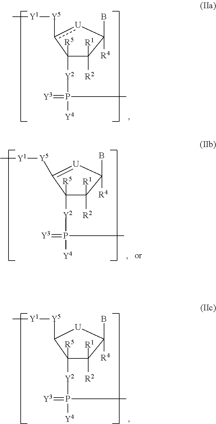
C1([R5])([Y2]P(=[Y3])([Y4])C)C([R1])([R2])C(B)([R4])[U]c1[Y5][Y1]C.C1([R5])([Y2]P(=[Y3])([Y4])C)C([R1])([R2])C(B)([R4])[U]C1[Y5][Y1]C.C1([R5])([Y2]P(=[Y3])([Y4])C)C([R1])([R2])C(B)([R4])[U]=C1[Y5][Y1]C
